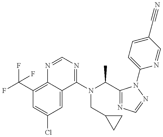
C1(C(F)(F)F)=C2C(=CC(Cl)=C1)C(N(C(C)C1=NC=NN1C1=CC=C(C#N)C=N1)CC1CC1)=NC=N2
